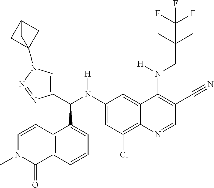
C1(N(C(C2=CN(C34CC(C3)C4)N=N2)C2=CC=CC3=C2C=CN(C)C3=O)[H])=CC(Cl)=C2C(=C1)C(N(CC(C)(C)C(F)(F)F)[H])=C(C#N)C=N2
